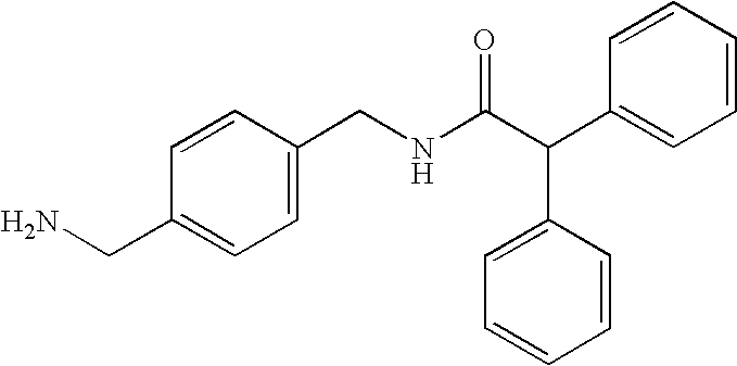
C1=C(CNC(C(C2=CC=CC=C2)C2=CC=CC=C2)=O)C=CC(CN)=C1
